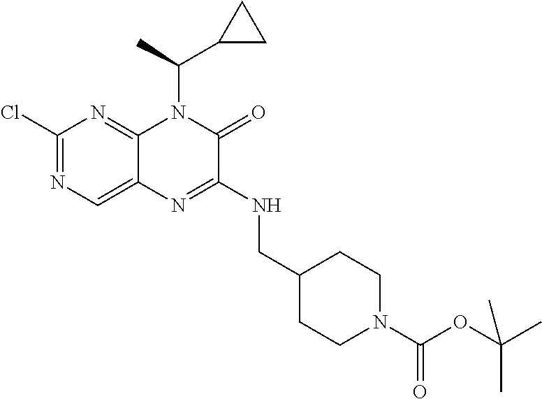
C1(Cl)=NC=C2C(=N1)N(C(C1CC1)C)C(=O)C(NCC1CCN(C(OC(C)(C)C)=O)CC1)=N2
